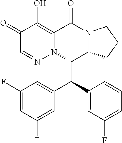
C1(=O)C=NN2C(=C1O)C(=O)N1C(C2C(C2=CC(F)=CC=C2)C2=CC(F)=CC(F)=C2)CCC1
